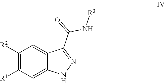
C1([R2])=C([R1])C=C2C(=C1)C(C(=O)N[R3])=NN2
